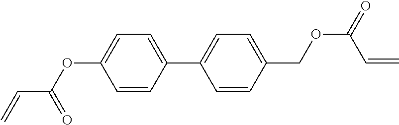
C(C(OC1=CC=C(C2=CC=C(COC(=O)C=C)C=C2)C=C1)=O)=C
